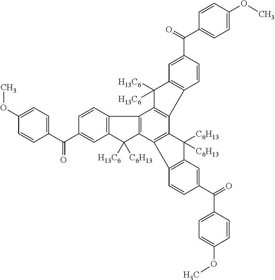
C1(C(C2=CC=C(OC)C=C2)=O)=CC2=C(C=C1)C1=C(C2([C6H13])[H13C6])C2=C(C3=C1C([H13C6])([H13C6])C1=C3C=CC(C(C3=CC=C(OC)C=C3)=O)=C1)C([C6H13])([C6H13])C1=C2C=CC(C(C2=CC=C(OC)C=C2)=O)=C1
